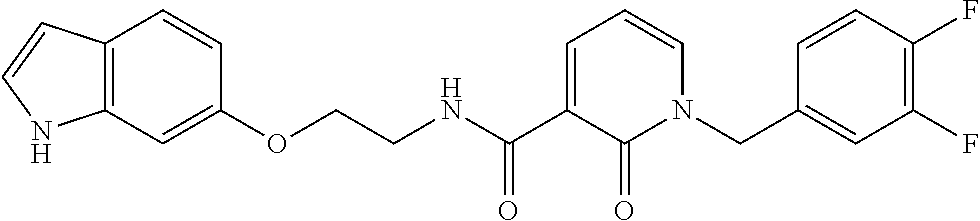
C12=C(C=C(OCCNC(C3=CC=CN(CC4=CC(F)=C(F)C=C4)C3=O)=O)C=C1)NC=C2
